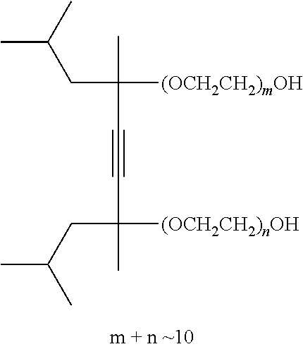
CC(CC([(OCH2CH2)mOH])(C)C#CC(C)([(OCH2CH2)nOH])CC(C)C)C
